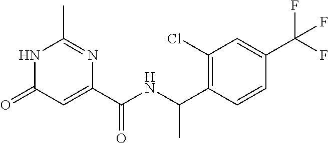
C1(C)=NC(C(NC(C2=C(Cl)C=C(C(F)(F)F)C=C2)C)=O)=CC(=O)N1
